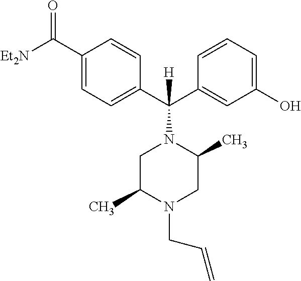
C1(C([Et2N])=O)=CC=C(C(C2=CC(O)=CC=C2)(N2CC(C)N(CC=C)CC2C)[H])C=C1
